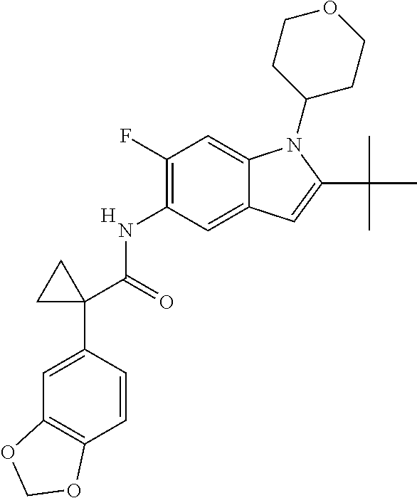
N(C1=C(F)C=C2C(=C1)C=C(C(C)(C)C)N2C1CCOCC1)C(C1(C2=CC3=C(C=C2)OCO3)CC1)=O.[H]
